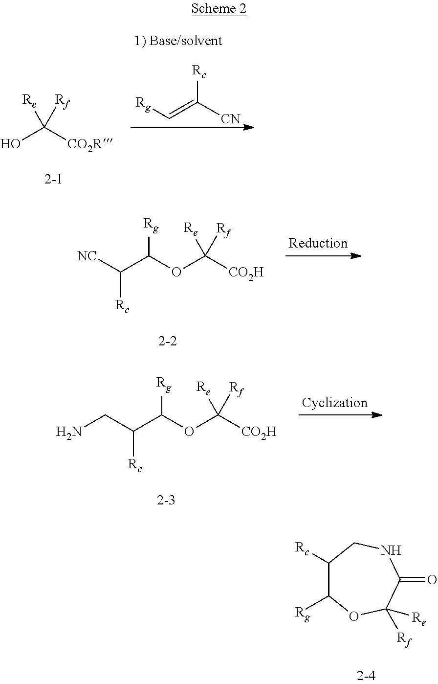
OC([CO2R])([Re])[Rf].[Rg]C=C([CN])[Rc].O(C([CO2H])([Re])[Rf])C([Rg])C([Rc])[NC].O(C([CO2H])([Re])[Rf])C([Rg])C([Rc])CN.C1([Rc])C([Rg])OC([Rf])([Re])C(=O)NC1
